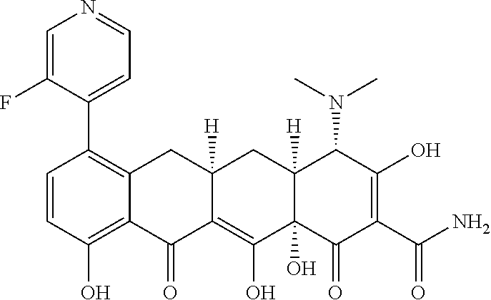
C1=CC(O)=C2C(=C1C1=CC=NC=C1F)CC1([H])C(=C(O)C3(O)C([H])(C1)C(N(C)C)C(O)=C(C(N)=O)C3=O)C2=O
